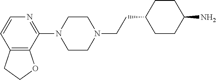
N1=C(N2CCN(CCC3CCC(N)CC3)CC2)C2=C(C=C1)CCO2
